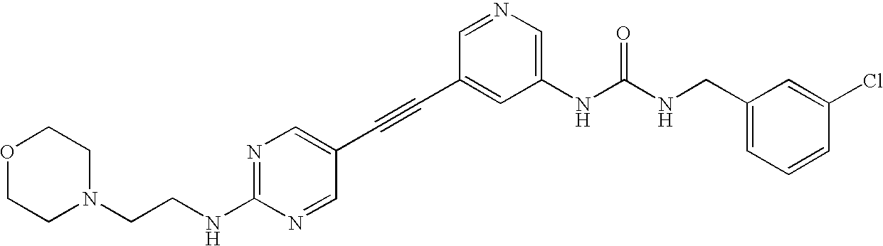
C1(NC(NCC2=CC=CC(Cl)=C2)=O)=CN=CC(C#CC2=CN=C(NCCN3CCOCC3)N=C2)=C1
